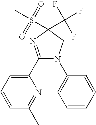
C1(C2=CC=CC(C)=N2)=NC(S(C)(=O)=O)(C(F)(F)F)CN1C1=CC=CC=C1
